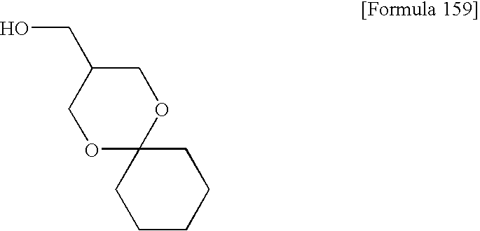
C1OC2(OCC1CO)CCCCC2
